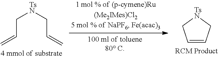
C(C=C)[TsN]CC=C.C1=CC[TsN]C1
